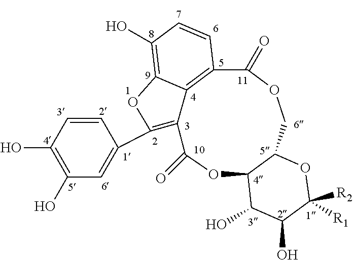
C12OC(=O)C3=C(C4=CC(O)=C(O)C=C4)OC4=C(O)C=CC(=C43)C(=O)OCC1OC([R2])([R1])C(O)C2O
